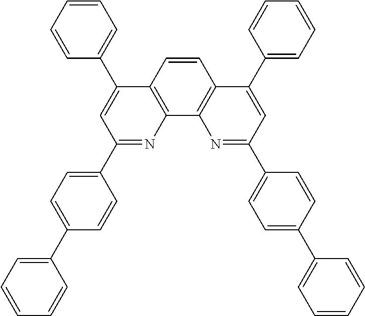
C12=C(C=CC3=C1N=C(C1=CC=C(C4=CC=CC=C4)C=C1)C=C3C1=CC=CC=C1)C(C1=CC=CC=C1)=CC(C1=CC=C(C3=CC=CC=C3)C=C1)=N2
